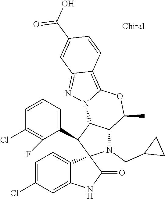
C1=C(Cl)C=C2C(=C1)C1(C(=O)N2)N(CC2CC2)C2C(C1C1=CC=CC(Cl)=C1F)N1C(=C3C(=N1)C=C(C(O)=O)C=C3)OC2C
